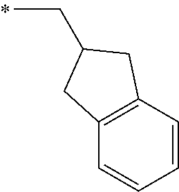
C(C)C1CC2=C(C1)C=CC=C2
